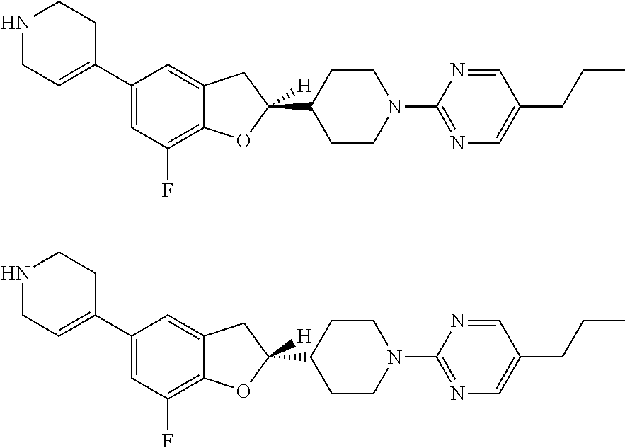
C1(C2=CCNCC2)=CC(F)=C2C(=C1)CC(C1CCN(C3=NC=C(CCC)C=N3)CC1)([H])O2.C1(C2=CCNCC2)=CC(F)=C2C(=C1)CC(C1CCN(C3=NC=C(CCC)C=N3)CC1)([H])O2
